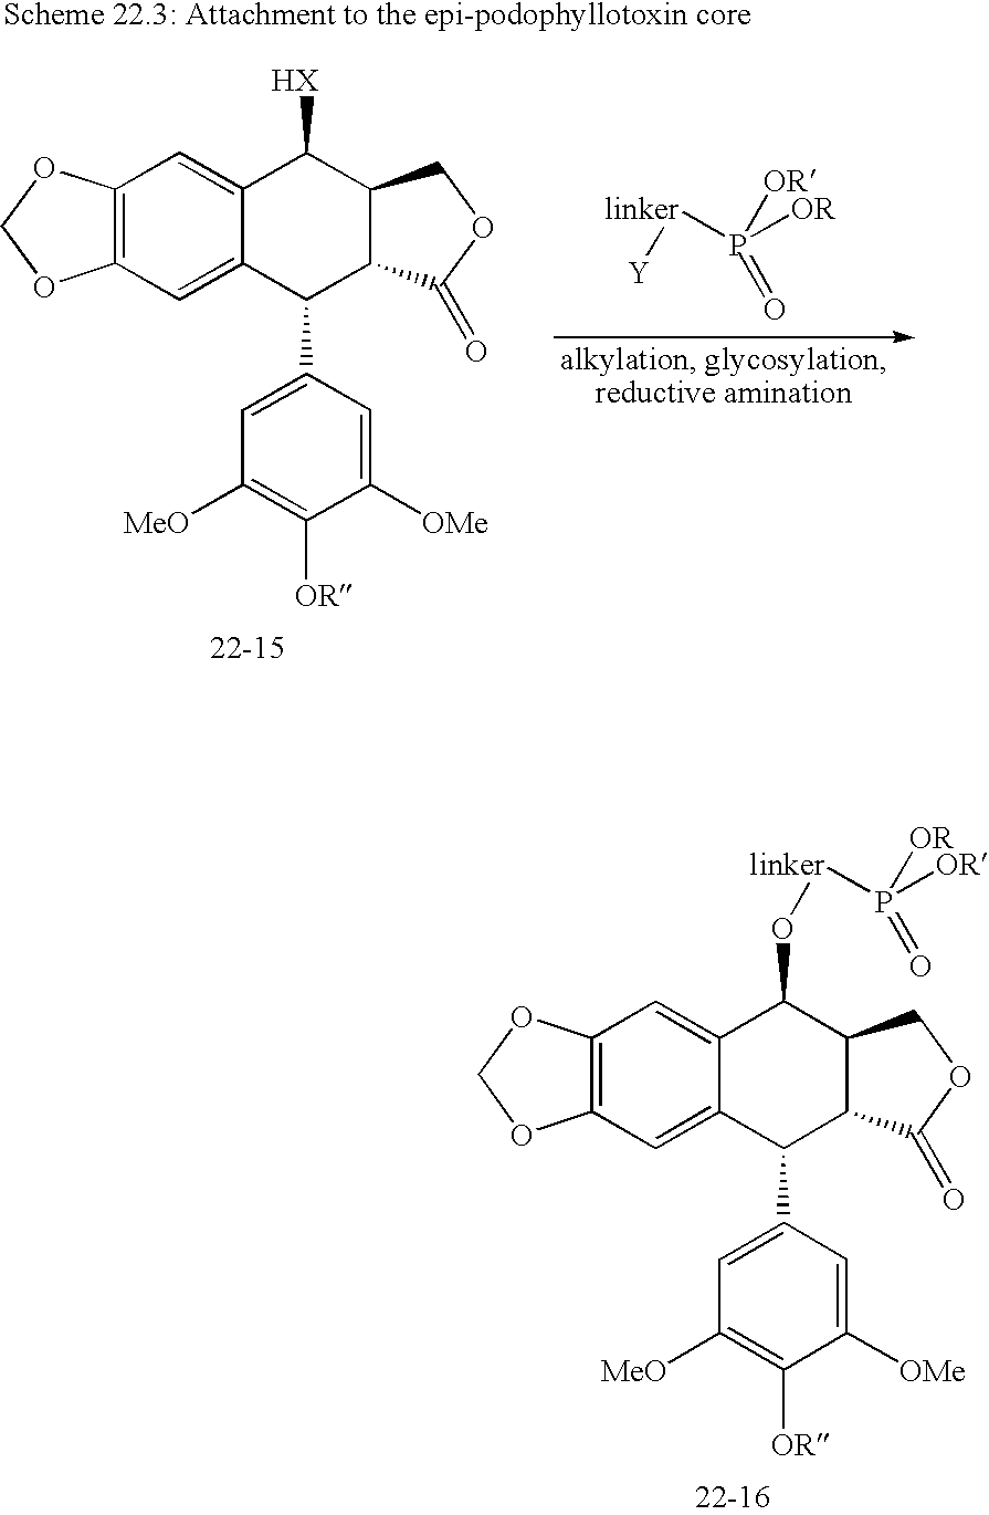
C1=C(C2C3C(C([HX])C4=CC5=C(C=C24)OCO5)COC3=O)C=C([OMe])C([OR])=C1[MeO].P([OR])(=O)([OR])[linker][Y].C1=C(C2C3C(C(O[linker]P([OR])(=O)[OR])C4=CC5=C(C=C24)OCO5)COC3=O)C=C([OMe])C([OR])=C1[MeO]
